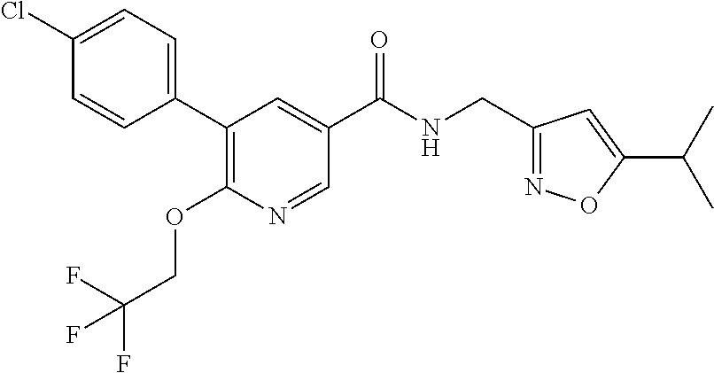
C1=CC(C2=C(OCC(F)(F)F)N=CC(C(NCC3=NOC(C(C)C)=C3)=O)=C2)=CC=C1Cl
